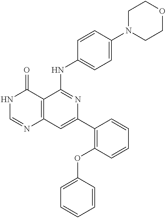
C12=C(C=C(C3=C(OC4=CC=CC=C4)C=CC=C3)N=C1NC1=CC=C(N3CCOCC3)C=C1)N=CNC2=O
